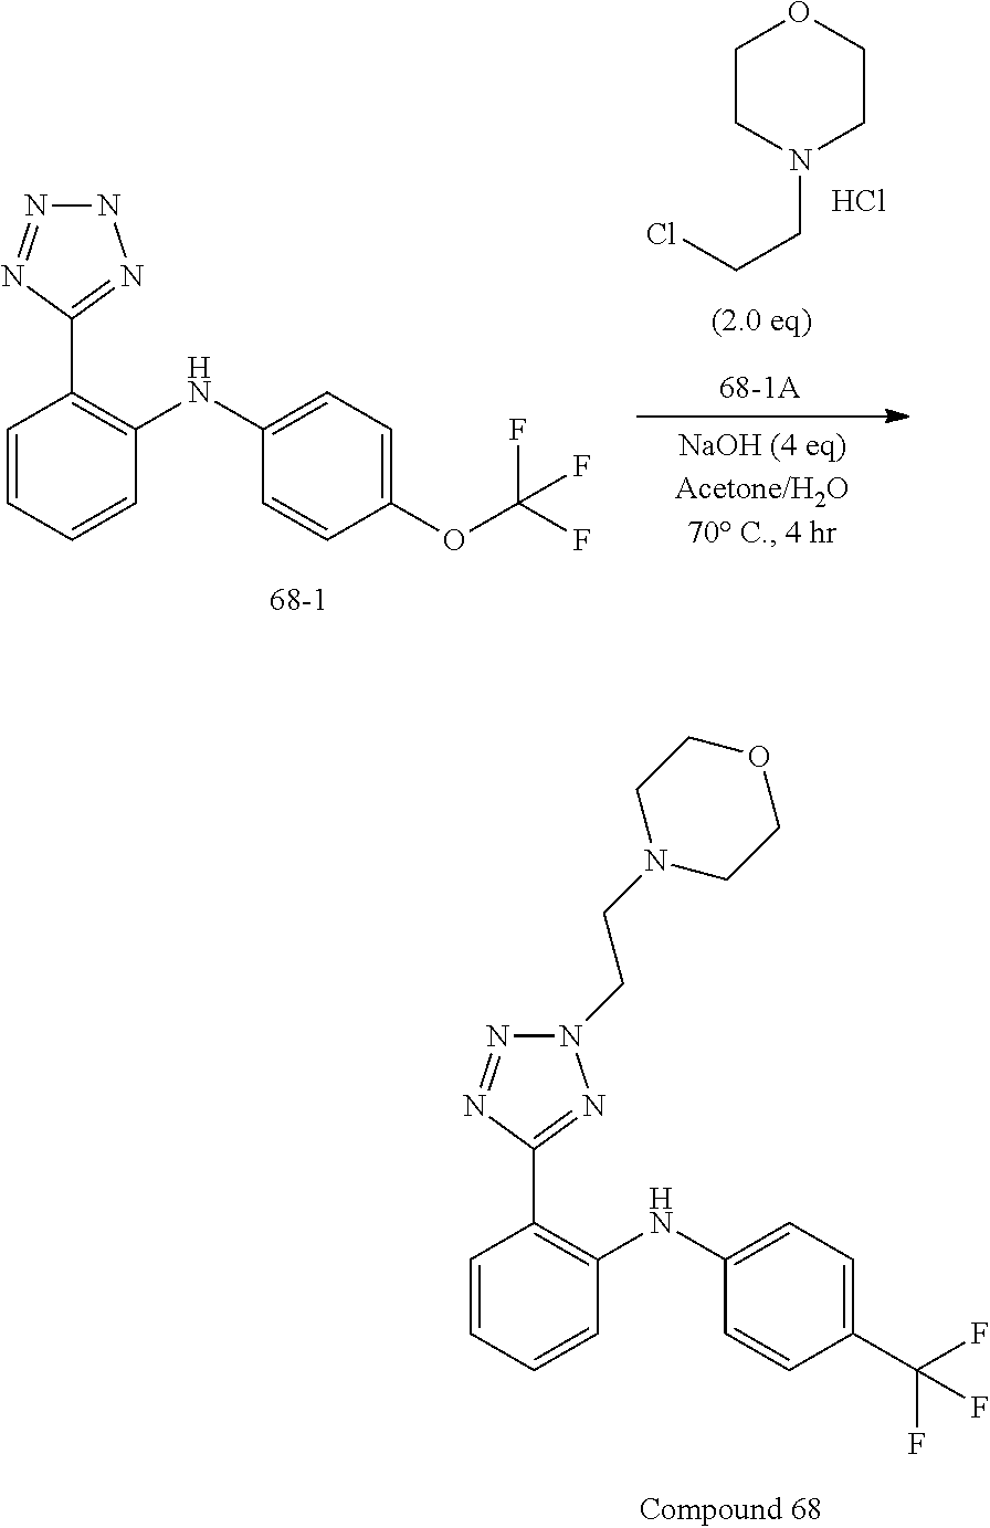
C1=CC=CC(NC2=CC=C(C(F)(F)F)C=C2)=C1C1=NN(CCN2CCOCC2)N=N1.C1=CC=CC(NC2=CC=C(OC(F)(F)F)C=C2)=C1C1=NNN=N1.C1CN(CCCl)CCO1.Cl
